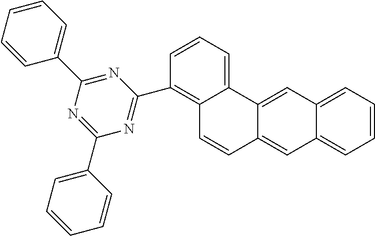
C12=CC=CC=C1C=C1C(=C2)C2=CC=CC(C3=NC(C4=CC=CC=C4)=NC(C4=CC=CC=C4)=N3)=C2C=C1
